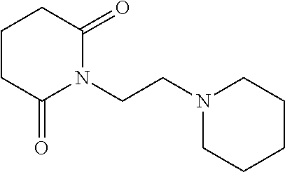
N1(CCN2C(=O)CCCC2=O)CCCCC1
